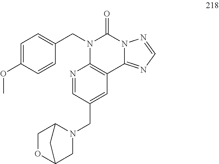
C1=CC(OC)=CC=C1CN1C2=C(C3=NC=NN3C1=O)C=C(CN1C3COC(C1)C3)C=N2
